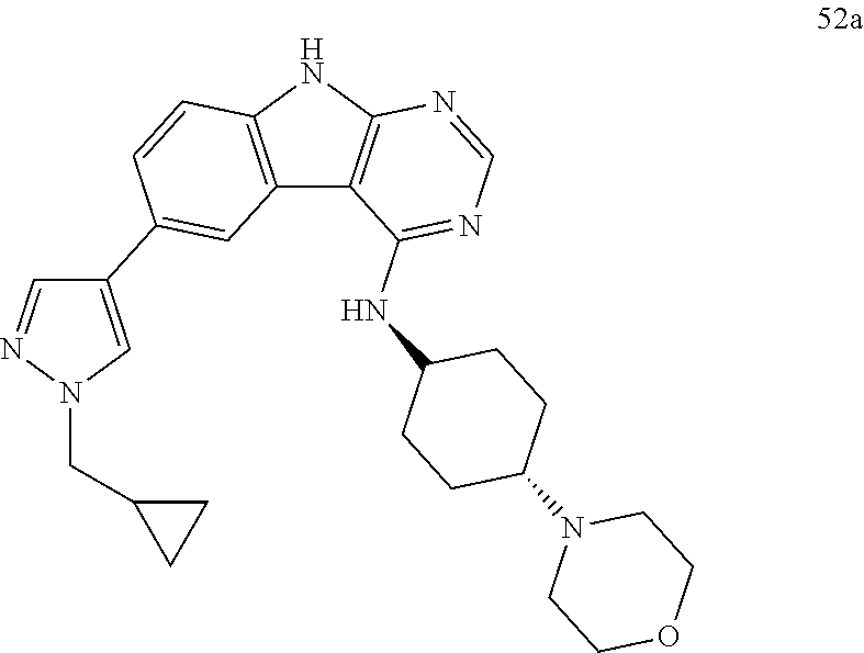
C12=C(NC3=C1C(NC1CCC(N4CCOCC4)CC1)=NC=N3)C=CC(C1=CN(CC3CC3)N=C1)=C2
